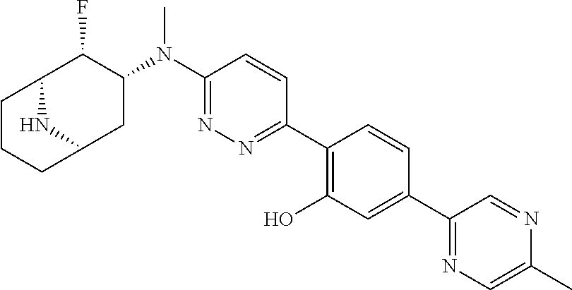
C1(N(C2C(F)C3CCCC(C2)N3)C)=NN=C(C2=C(O)C=C(C3=NC=C(C)N=C3)C=C2)C=C1
